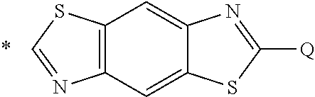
C12=C(C=C3C(=C1)N=C([Q])S3)N=CS2
